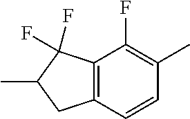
C12=C(C(F)=C(C)C=C1)C(F)(F)C(C)C2
